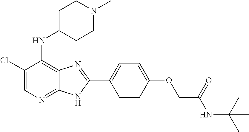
C1(Cl)=CN=C2C(=C1NC1CCN(C)CC1)N=C(C1=CC=C(OCC(NC(C)(C)C)=O)C=C1)N2
